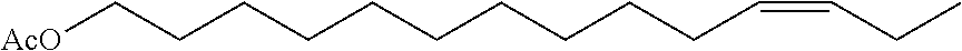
C(CCC=CCC)CCCCCCC[AcO]
